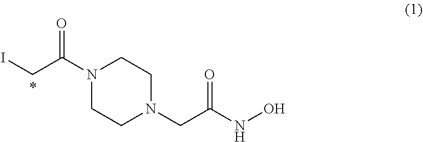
N1(C(CI)=O)CCN(CC(NO)=O)CC1
